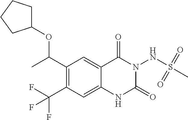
C1(C(C)OC2CCCC2)=C(C(F)(F)F)C=C2C(=C1)C(=O)N(NS(C)(=O)=O)C(=O)N2
